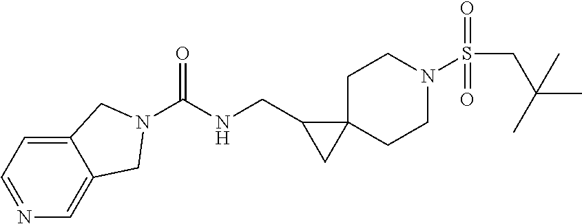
C12=CC=NC=C1CN(C(NCC1CC13CCN(S(CC(C)(C)C)(=O)=O)CC3)=O)C2
